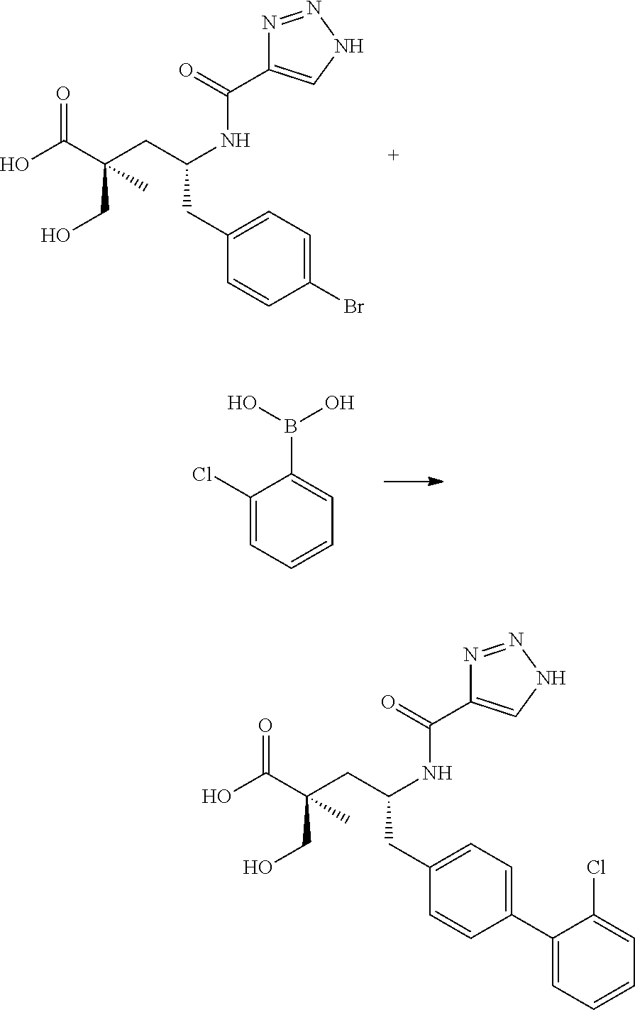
BrC1=CC=C(CC(CC(C(O)=O)(CO)C)NC(C2=CNN=N2)=O)C=C1.C1(Cl)=CC=CC=C1B(O)O.C1(Cl)=CC=CC=C1C1=CC=C(CC(CC(C(O)=O)(CO)C)NC(C2=CNN=N2)=O)C=C1
